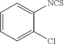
C1=CC=C(Cl)C([NCS])=C1
